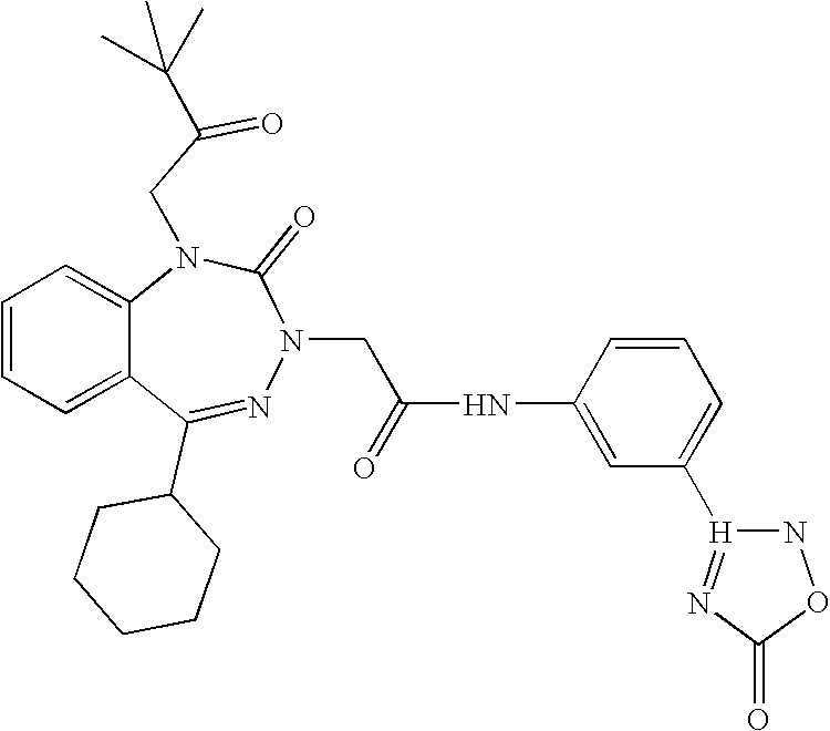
C1=CC=C2C(=C1)N(CC(=O)C(C)(C)C)C(=O)N(CC(NC1=CC([H]3=NC(=O)ON3)=CC=C1)=O)N=C2C1CCCCC1
